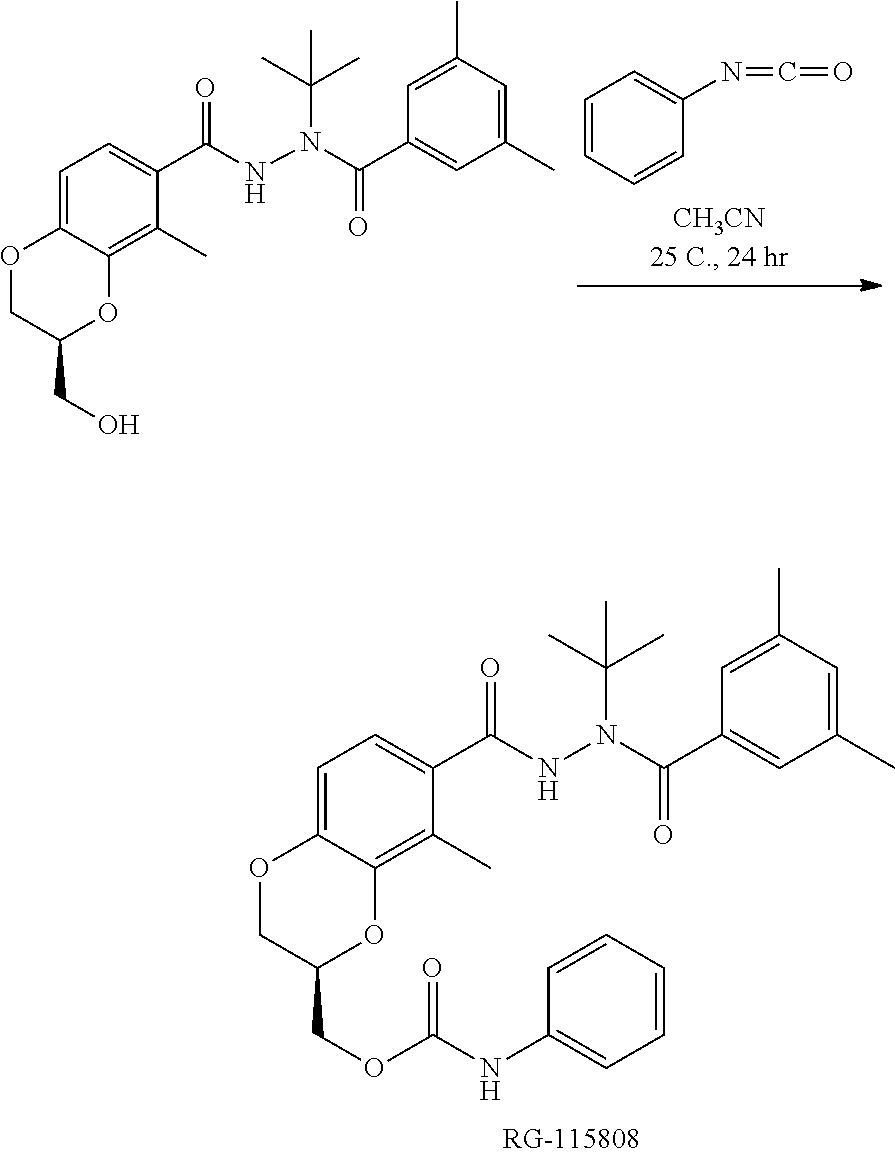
O1CC(COC(NC2=CC=CC=C2)=O)OC2=C(C)C(C(NN(C(C3=CC(C)=CC(C)=C3)=O)C(C)(C)C)=O)=CC=C12.O1CC(CO)OC2=C(C)C(C(NN(C(C3=CC(C)=CC(C)=C3)=O)C(C)(C)C)=O)=CC=C12.C1=CC=CC(N=C=O)=C1
